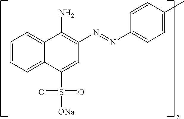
C1=CC=C2C(=C1)C(N)=C(N=NC1=CC=C(C)C=C1)C=C2S(=O)([ONa])=O
